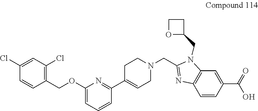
C1(Cl)=CC(Cl)=C(COC2=CC=CC(C3=CCN(CC4=NC5=C(N4CC4CCO4)C=C(C(=O)O)C=C5)CC3)=N2)C=C1
